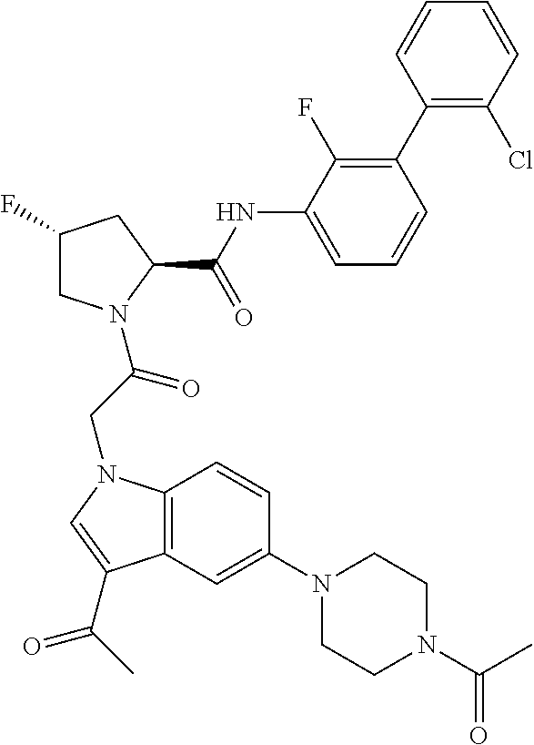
C1(C2=C(F)C(NC(C3CC(F)CN3C(=O)CN3C4=C(C=C(N5CCN(C(C)=O)CC5)C=C4)C(C(=O)C)=C3)=O)=CC=C2)=C(Cl)C=CC=C1
